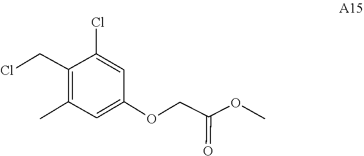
C(C(=O)OC)OC1=CC(C)=C(CCl)C(Cl)=C1
